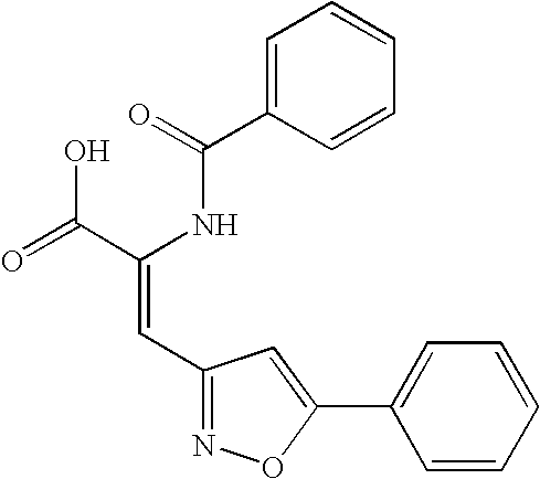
C1=C(C(=O)NC(C(=O)O)=CC2=NOC(C3=CC=CC=C3)=C2)C=CC=C1
